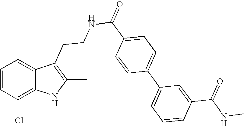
C1=CC(Cl)=C2C(=C1)C(CCNC(C1=CC=C(C3=CC=CC(C(NC)=O)=C3)C=C1)=O)=C(C)N2
